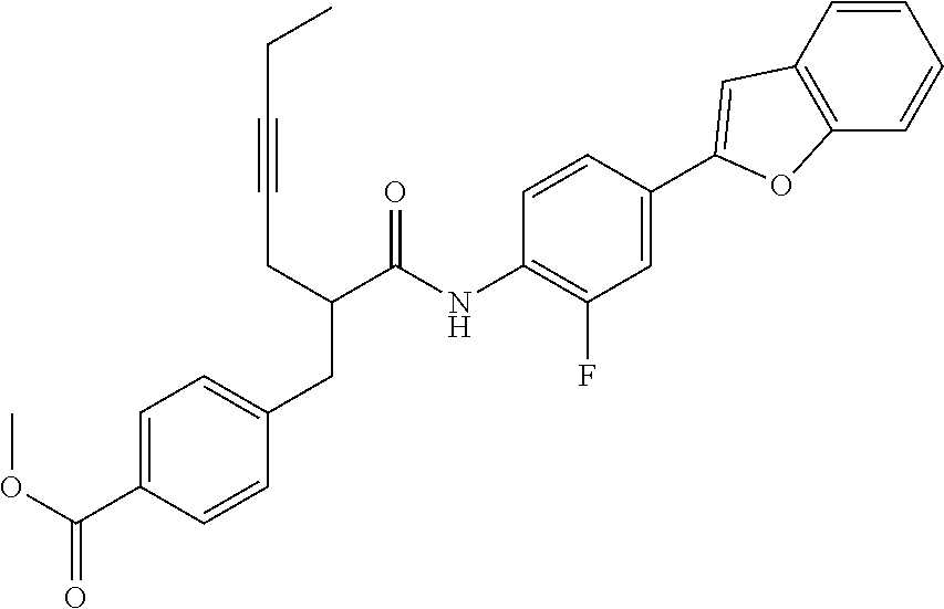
C1(NC(C(CC#CCC)CC2=CC=C(C(OC)=O)C=C2)=O)=C(F)C=C(C2=CC3=C(C=CC=C3)O2)C=C1
